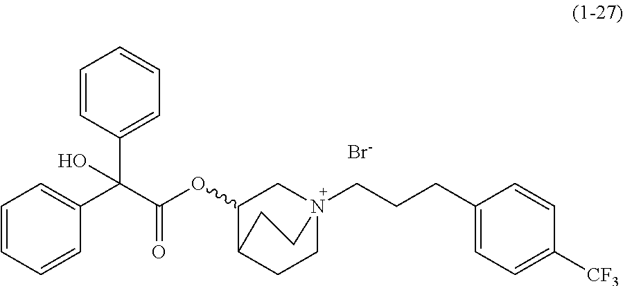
[Br-].C1=CC(C(C(OC2CN3(CCCC4=CC=C([CF3])C=C4)CCC2CC3)=O)(C2=CC=CC=C2)O)=CC=C1
